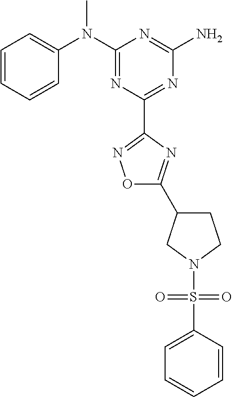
C1=CC=CC(N(C2=NC(C3=NOC(C4CCN(S(C5=CC=CC=C5)(=O)=O)C4)=N3)=NC(N)=N2)C)=C1
